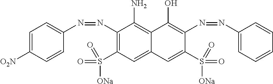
C1=C([O2N])C=CC(N=NC2=C(S([ONa])(=O)=O)C=C3C(=C2N)C(O)=C(N=NC2=CC=CC=C2)C(S(=O)([ONa])=O)=C3)=C1
